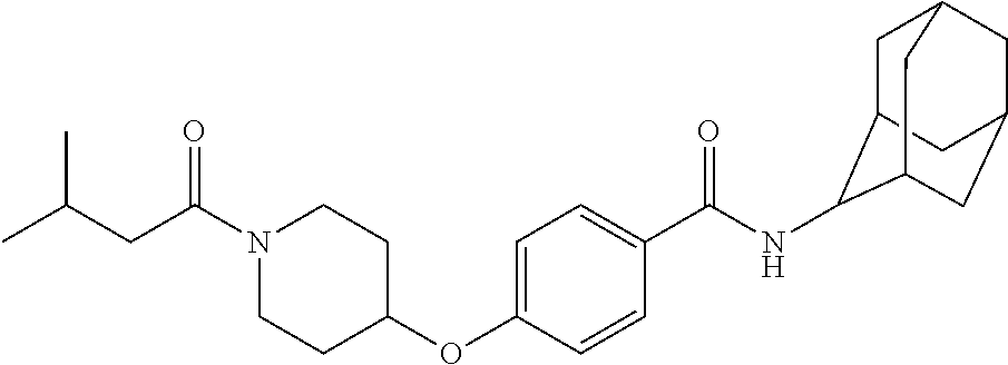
CC(CC(N1CCC(OC2=CC=C(C(NC3C4CC5CC(CC3C5)C4)=O)C=C2)CC1)=O)C
